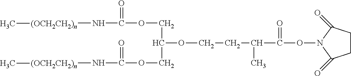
O(CC(OCCC(C)C(ON1C(=O)CCC1=O)=O)COC(N[(OCH2CH2)n]C)=O)C(N[(OCH2CH2)n]C)=O
